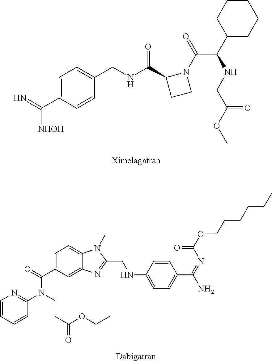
C1=C(C(=N)[NHOH])C=CC(CNC(C2CCN2C(=O)C(NCC(OC)=O)C2CCCCC2)=O)=C1.C1=CC=CC(N(CCC(OCC)=O)C(=O)C2=CC=C3C(=C2)N=C(CNC2=CC=C(C(=NC(OCCCCCC)=O)N)C=C2)N3C)=N1
